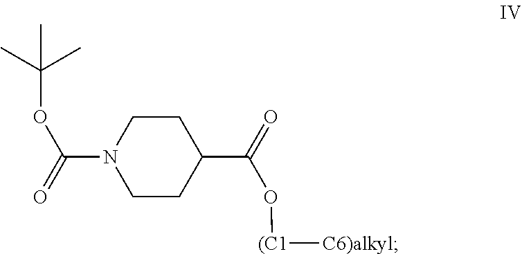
C1CC(C(=O)O[(C1][C6)alkyl])CCN1C(=O)OC(C)(C)C
